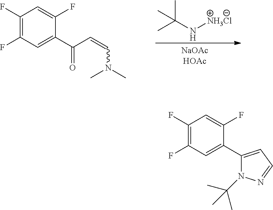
CC(C)(N[NH3Cl])C.C1(F)=C(F)C=C(C(C=CN(C)C)=O)C(F)=C1.C1(F)=C(F)C=C(C2=CC=NN2C(C)(C)C)C(F)=C1
